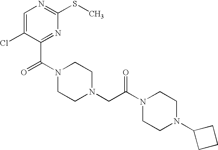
C1=C(Cl)C(C(N2CCN(CC(N3CCN(C4CCC4)CC3)=O)CC2)=O)=NC(SC)=N1
